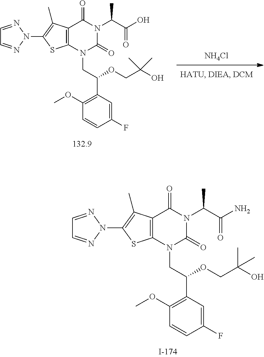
C12=C(N(CC(C3=C(OC)C=CC(F)=C3)OCC(O)(C)C)C(=O)N(C(C(N)=O)C)C1=O)SC(N1N=CC=N1)=C2C.C12=C(N(CC(C3=C(OC)C=CC(F)=C3)OCC(O)(C)C)C(=O)N(C(C(O)=O)C)C1=O)SC(N1N=CC=N1)=C2C.[NH4Cl]
